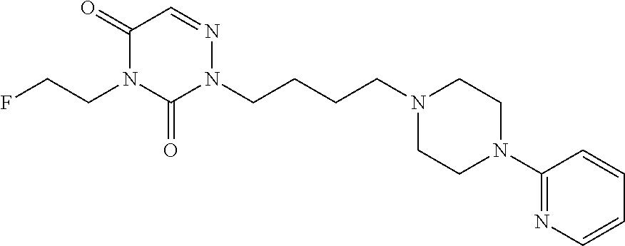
N1(CCCCN2N=CC(=O)N(CCF)C2=O)CCN(C2=NC=CC=C2)CC1
